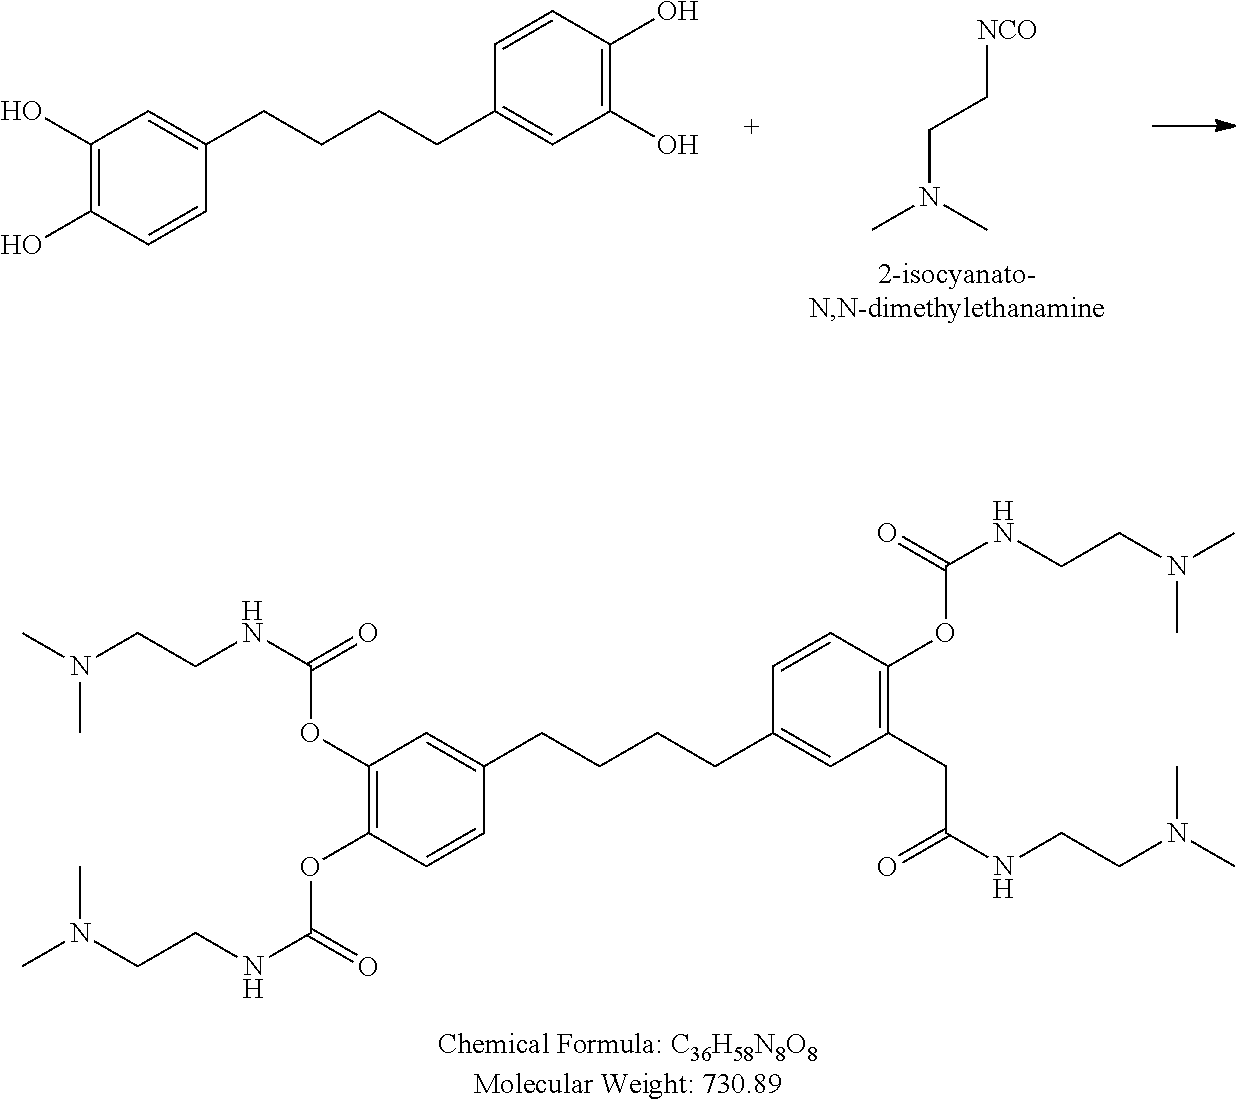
C1(OC(NCCN(C)C)=O)=C(OC(NCCN(C)C)=O)C=CC(CCCCC2=CC(CC(NCCN(C)C)=O)=C(OC(NCCN(C)C)=O)C=C2)=C1.C1(O)=C(O)C=CC(CCCCC2=CC(O)=C(O)C=C2)=C1.[NCO]CCN(C)C
